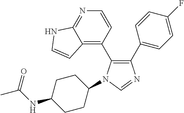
C1(C2=CC=C(F)C=C2)=C(C2=C3C(=NC=C2)NC=C3)N(C2CCC(NC(C)=O)CC2)C=N1
